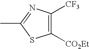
C1([CO2Et])=C([CF3])N=C(C)S1
